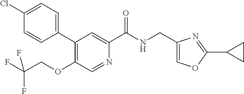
C1(Cl)=CC=C(C2=C(OCC(F)(F)F)C=NC(C(NCC3=COC(C4CC4)=N3)=O)=C2)C=C1
